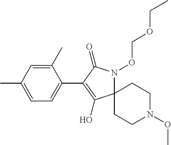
C1(C)=CC(C)=CC=C1C1=C(O)C2(N(OCOCC)C1=O)CCN(OC)CC2
